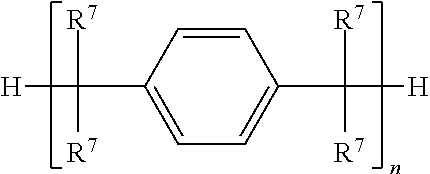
[H]C(C1=CC=C(C([H])([R7])[R7])C=C1)([R7])[R7]
